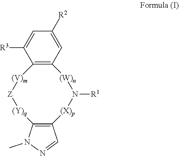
[(V)m]1C2=C([(W)n]N([R1])[(X)p]C3=C([(Y)q][Z]1)N(C)N=C3)C=C([R2])C=C2[R3]
